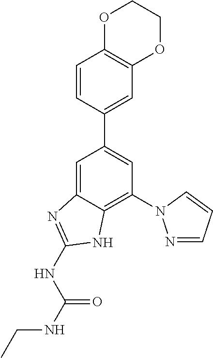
C1=C2C(=C(N3N=CC=C3)C=C1C1=CC3=C(C=C1)OCCO3)NC(NC(NCC)=O)=N2
